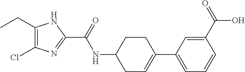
C1(CC)=C(Cl)N=C(C(=O)NC2CC=C(C3=CC=CC(C(O)=O)=C3)CC2)N1
